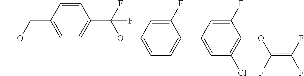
C(C1=CC=C(C(F)(OC2=CC=C(C3=CC(Cl)=C(OC(F)=C(F)F)C(F)=C3)C(F)=C2)F)C=C1)OC
